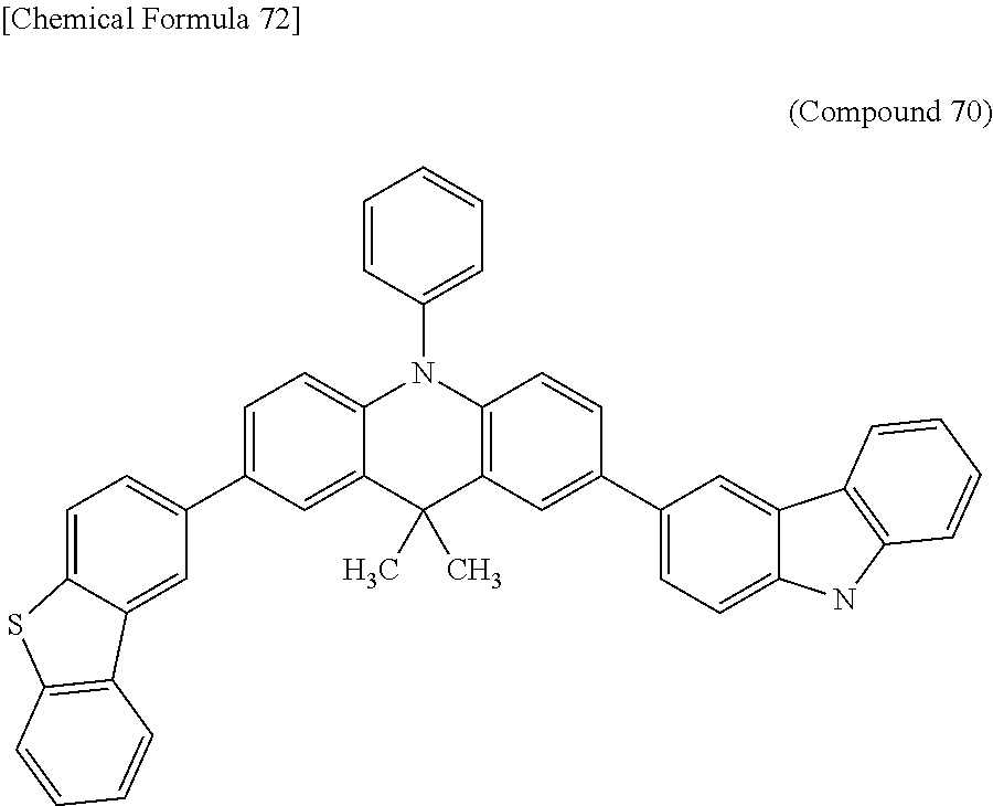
N1(C2=CC=CC=C2)C2=CC=C(C3=CC=C4C(=C3)C3=C(S4)C=CC=C3)C=C2C(C)(C)C2=C1C=CC(C1=CC=C3C(=C1)C1=C(N3)C=CC=C1)=C2
